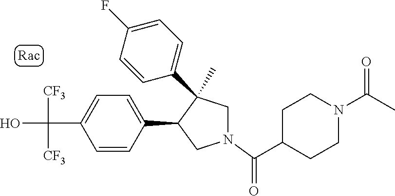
C1=CC(C2CN(C(C3CCN(C(C)=O)CC3)=O)CC2(C2=CC=C(F)C=C2)C)=CC=C1C(O)([CF3])[CF3]
